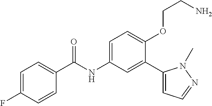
C1=CC(F)=CC=C1C(=O)NC1=CC=C(OCCN)C(C2=CC=NN2C)=C1
